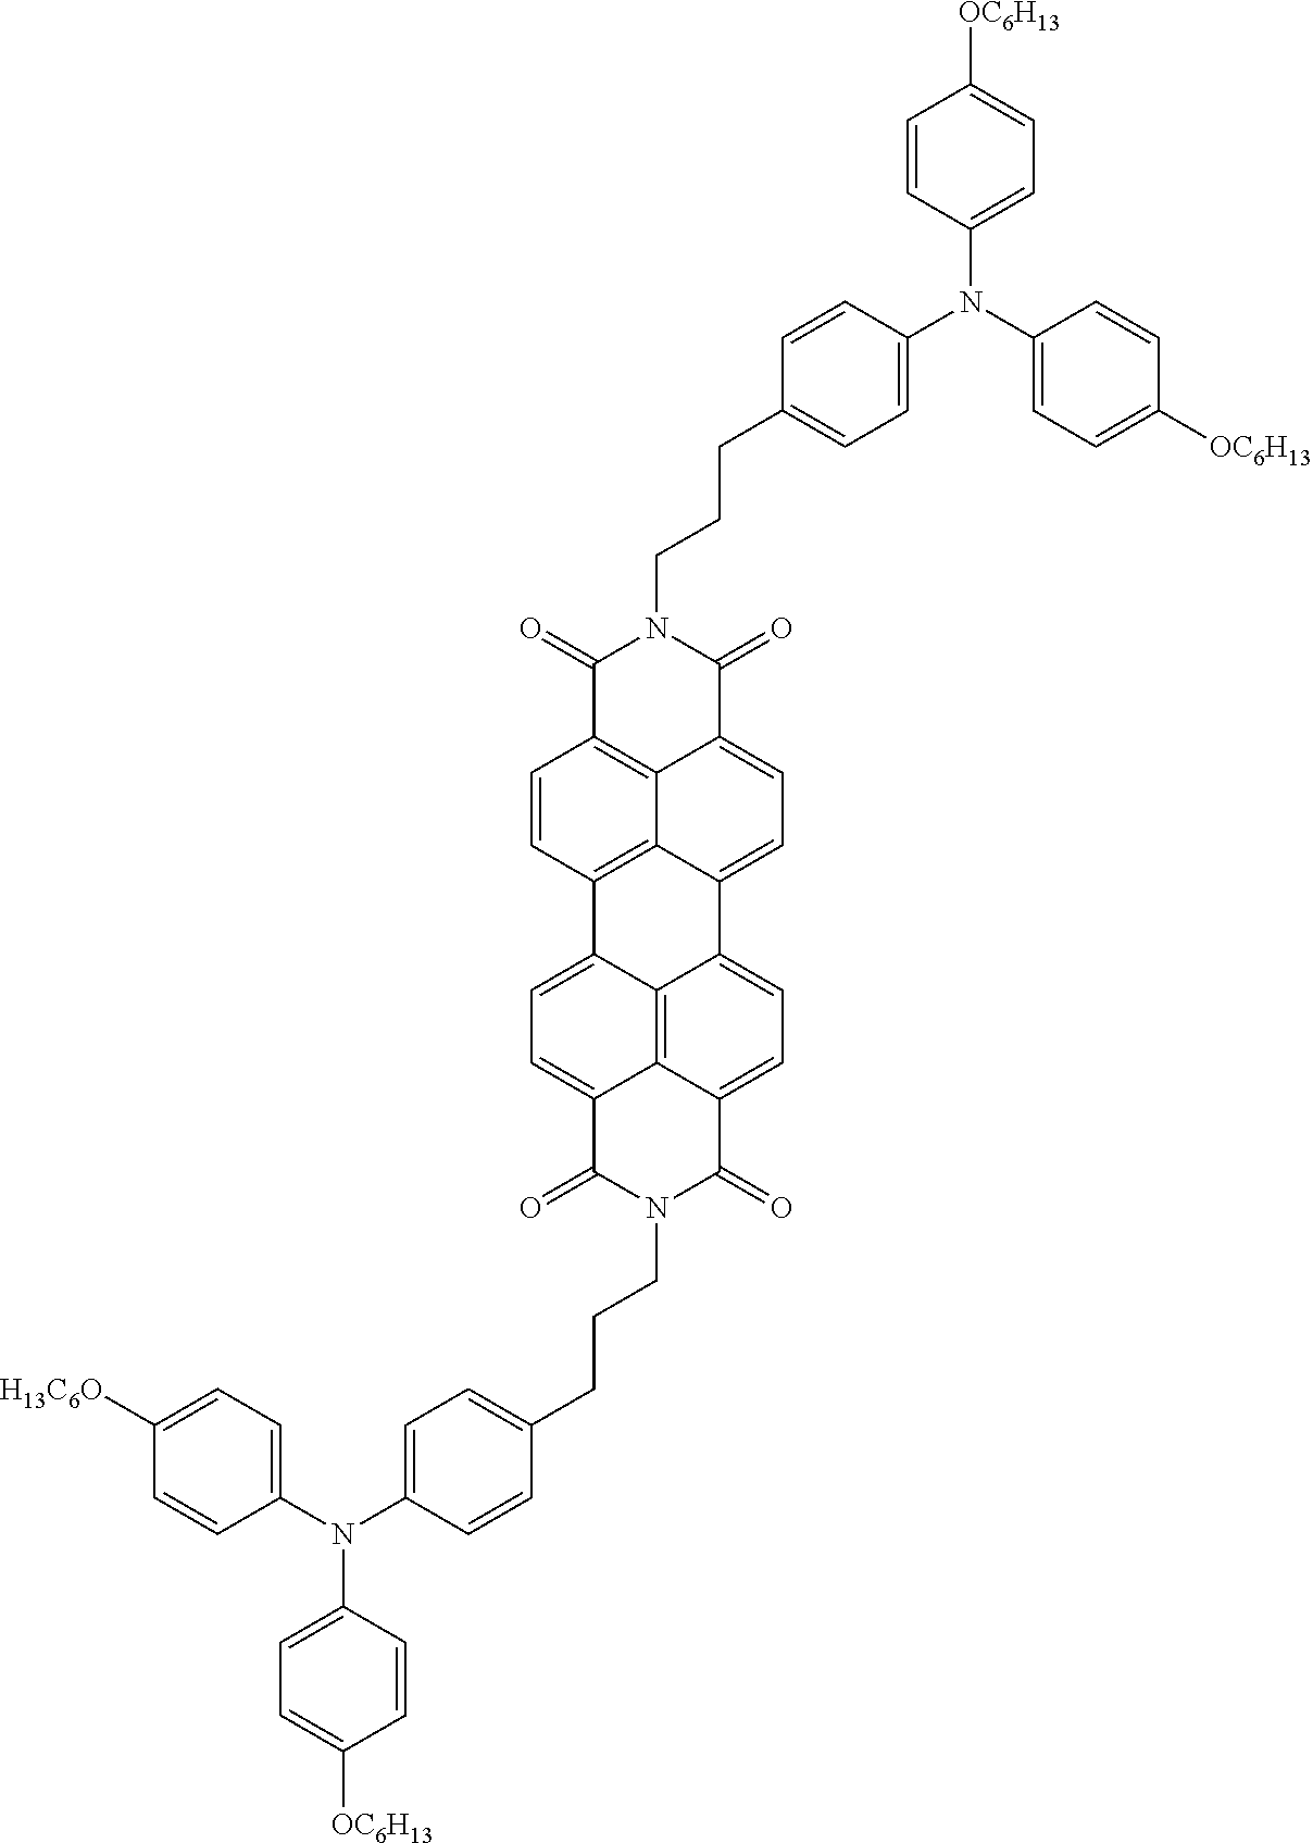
C(CCC1=CC=C(N(C2=CC=C([OC6H13])C=C2)C2=CC=C([OC6H13])C=C2)C=C1)N1C(=O)C2=C3C(=CC=C4C3=C(C=C2)C2=CC=C3C5=C2C4=CC=C5C(=O)N(CCCC2=CC=C(N(C4=CC=C([H13C6O])C=C4)C4=CC=C([OC6H13])C=C4)C=C2)C3=O)C1=O
